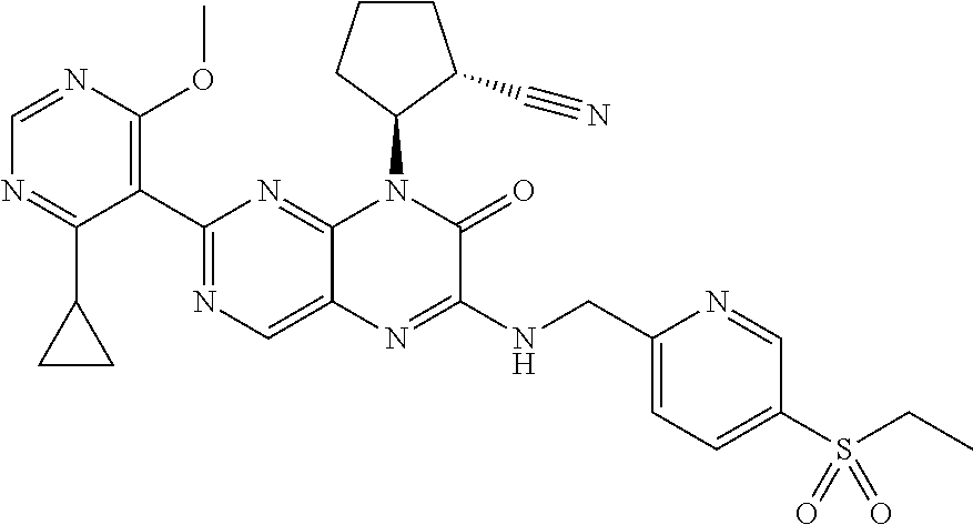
C1(C2=NC=C3C(=N2)N(C2C(C#N)CCC2)C(=O)C(NCC2=CC=C(S(CC)(=O)=O)C=N2)=N3)=C(OC)N=CN=C1C1CC1
